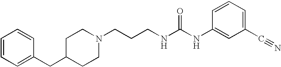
C1=CC=C(CC2CCN(CCCNC(NC3=CC(C#N)=CC=C3)=O)CC2)C=C1
